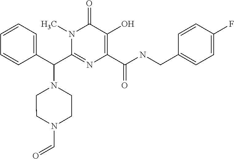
C1=CC=C(C(C2=NC(C(NCC3=CC=C(F)C=C3)=O)=C(O)C(=O)N2C)N2CCN(C=O)CC2)C=C1
